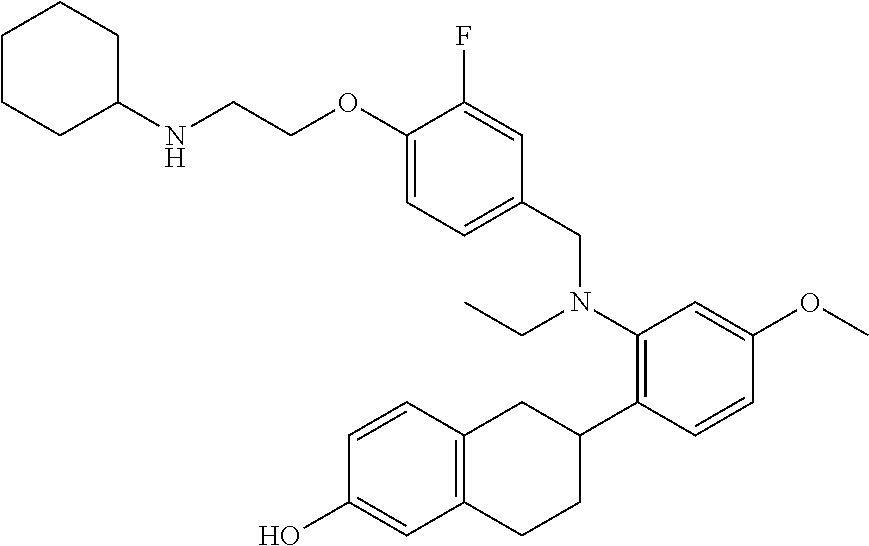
C1(O)=CC2=C(C=C1)CC(C1=C(N(CC3=CC=C(OCCNC4CCCCC4)C(F)=C3)CC)C=C(OC)C=C1)CC2
